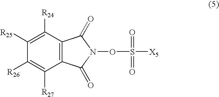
C12=C(C([R24])=C([R25])C([R26])=C1[R27])C(=O)N(OS([X5])(=O)=O)C2=O
